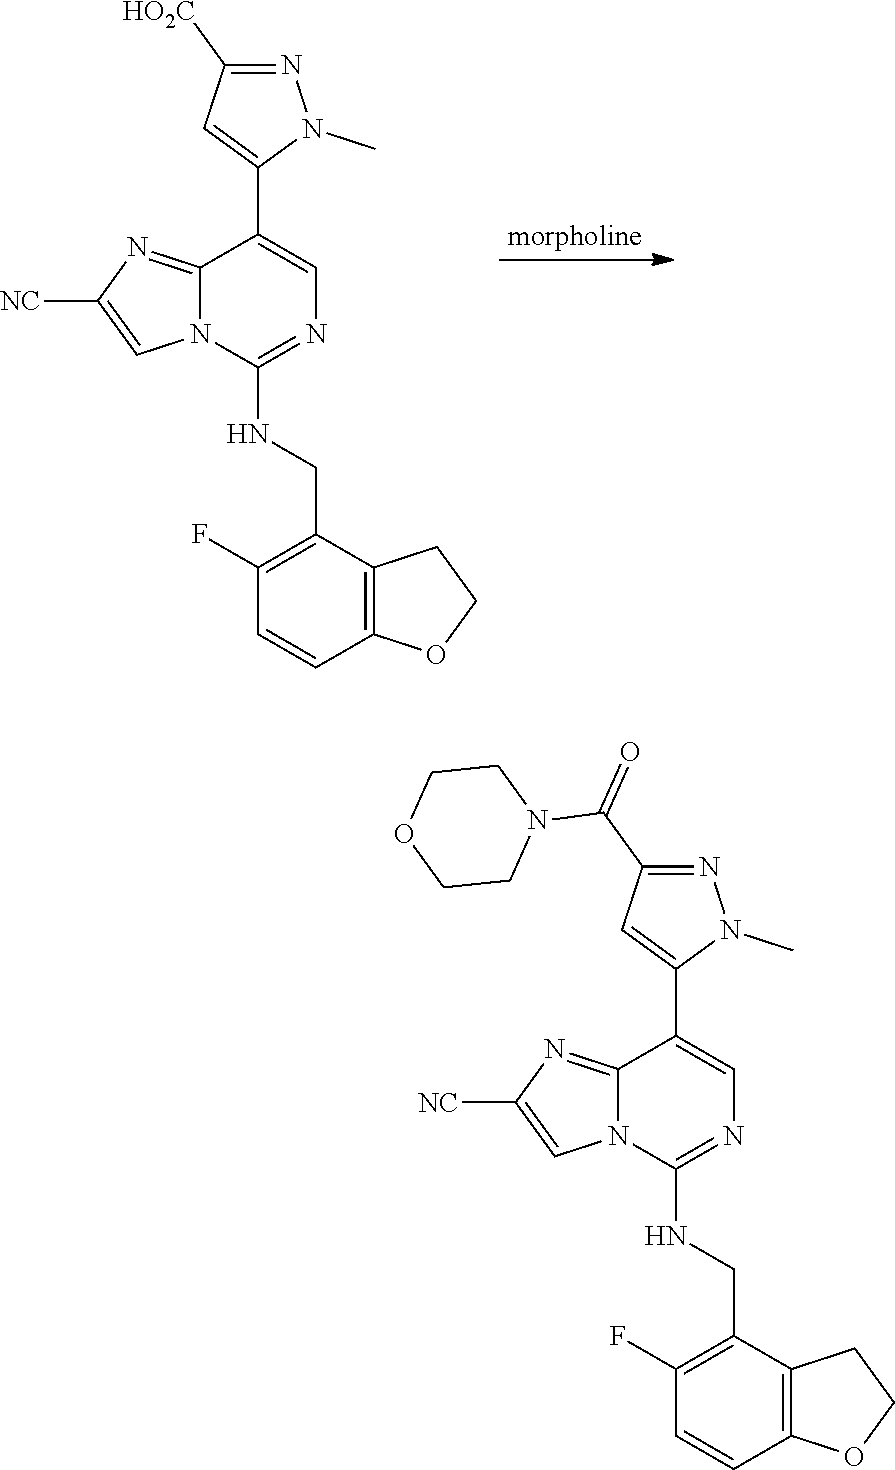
C1(CNC2=NC=C(C3=CC([HO2C])=NN3C)C3=NC([NC])=CN23)=C(F)C=CC2=C1CCO2.[morpholine].C1(CNC2=NC=C(C3=CC(C(=O)N4CCOCC4)=NN3C)C3=NC([NC])=CN23)=C(F)C=CC2=C1CCO2
